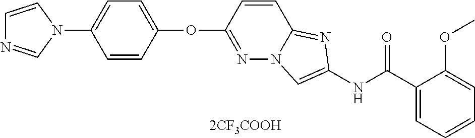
[2CF3COOH].O(C1=NN2C(=NC(NC(C3=CC=CC=C3OC)=O)=C2)C=C1)C1=CC=C(N2C=CN=C2)C=C1
